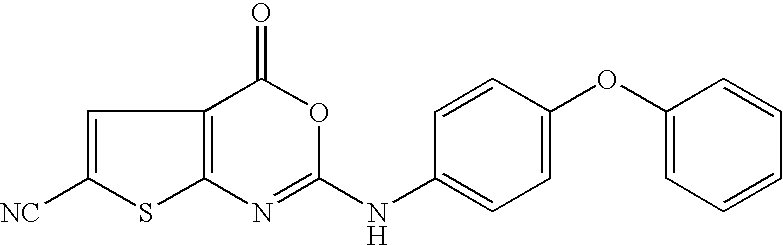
C12=C(C(=O)OC(NC3=CC=C(OC4=CC=CC=C4)C=C3)=N1)C=C([NC])S2
